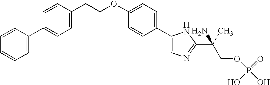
C1=CC(C2=CC=CC=C2)=CC=C1CCOC1=CC=C(C2=CN=C(C(N)(COP(=O)(O)O)C)N2)C=C1
